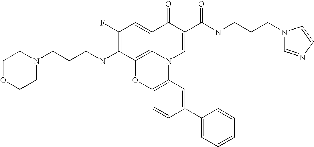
C1(F)=C(NCCCN2CCOCC2)C2=C3C(=C1)C(=O)C(C(NCCCN1C=NC=C1)=O)=CN3C1=C(O2)C=CC(C2=CC=CC=C2)=C1
